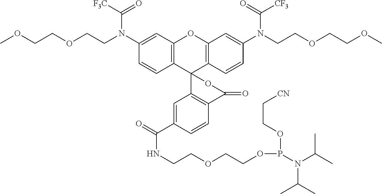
C12=C(C=C(N(C([F3C])=O)CCOCCOC)C=C1)OC1=C(C23C2=C(C=CC(C(=O)NCCOCCOP(OCC[CN])N(C(C)C)C(C)C)=C2)C(=O)O3)C=CC(N(C(=O)[CF3])CCOCCOC)=C1
